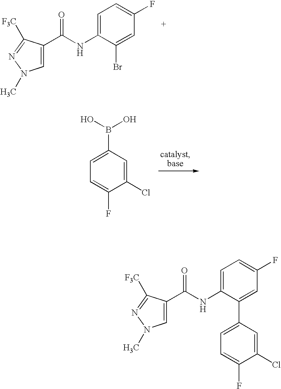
C1=C(C(NC2=CC=C(F)C=C2Br)=O)C([F3C])=NN1C.C1=C(B(O)O)C=C(Cl)C(F)=C1.C1=C(C(NC2=CC=C(F)C=C2C2=CC=C(F)C(Cl)=C2)=O)C([F3C])=NN1C
